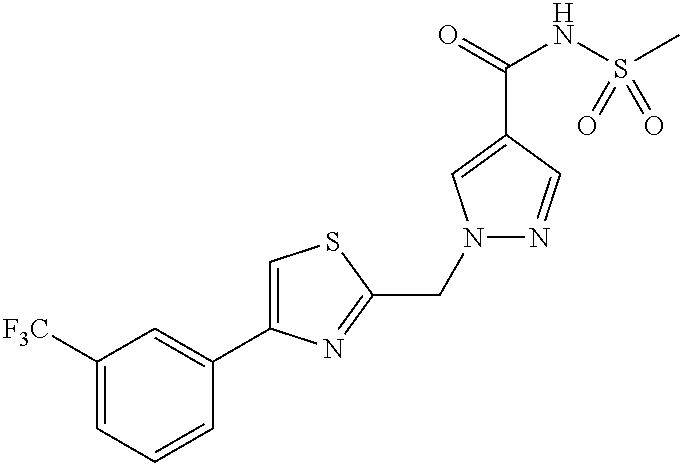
C1([F3C])=CC=CC(C2=CSC(CN3N=CC(C(=O)NS(C)(=O)=O)=C3)=N2)=C1
